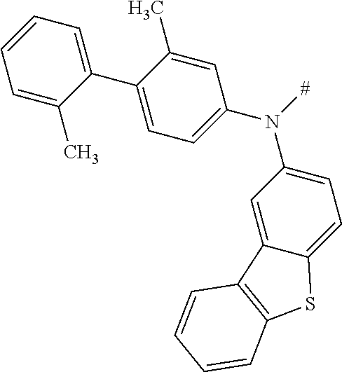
C1=C(C)C(C2=CC=C(N([#])C3=CC=C4C(=C3)C3=C(S4)C=CC=C3)C=C2C)=CC=C1
